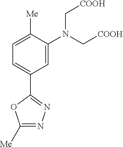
C1=C(N(C[COOH])C[COOH])C([Me])=CC=C1C1=NN=C([Me])O1
